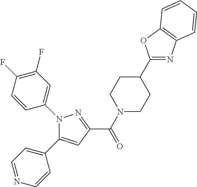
C(=O)(C1=NN(C2=CC(F)=C(F)C=C2)C(C2=CC=NC=C2)=C1)N1CCC(C2=NC3=C(O2)C=CC=C3)CC1
